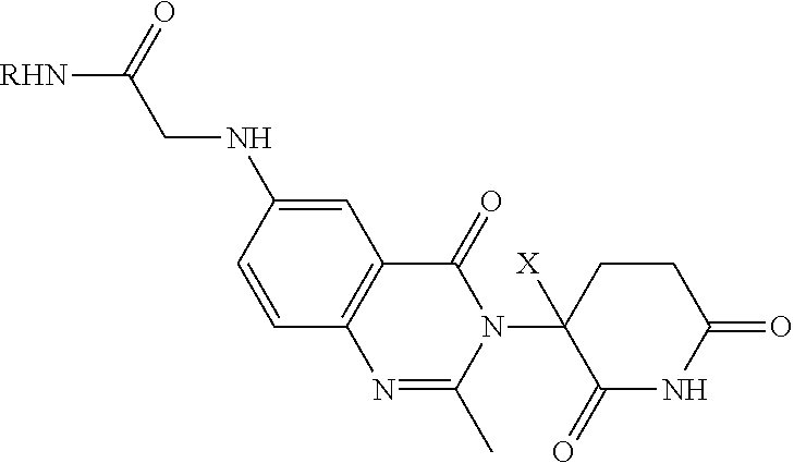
C1=C(NCC([RHN])=O)C=CC2=C1C(=O)N(C1([X])C(=O)NC(=O)CC1)C(C)=N2
